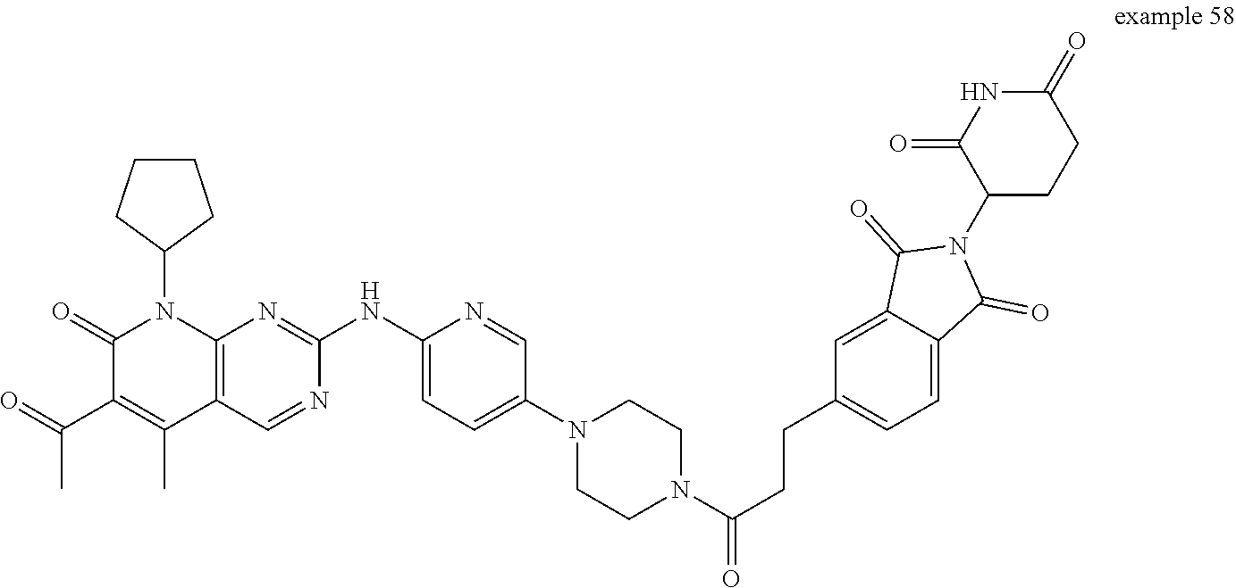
C1(=O)C(C(=O)C)=C(C)C2=C(N1C1CCCC1)N=C(NC1=CC=C(N3CCN(C(CCC4=CC=C5C(=C4)C(=O)N(C4CCC(=O)NC4=O)C5=O)=O)CC3)C=N1)N=C2
